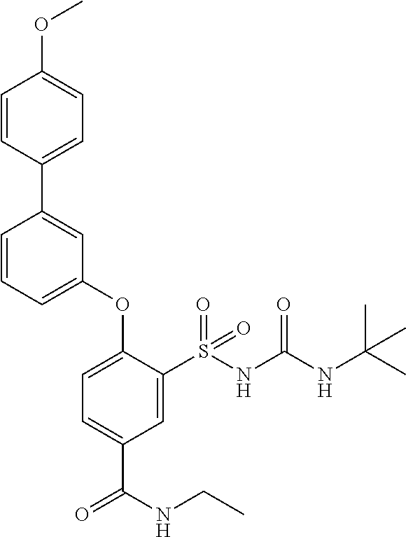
C1=CC(C2=CC(OC3=CC=C(C(=O)NCC)C=C3S(NC(NC(C)(C)C)=O)(=O)=O)=CC=C2)=CC=C1OC
